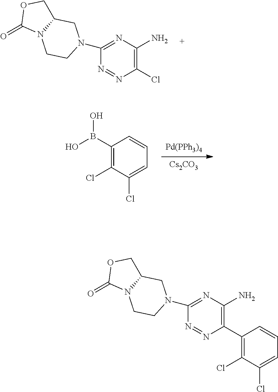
N1=NC(Cl)=C(N)N=C1N1CCN2C(=O)OCC2C1.[Pd(PPh3)4].[Cs2CO3].C1(B(O)O)=C(Cl)C(Cl)=CC=C1.N1=NC(C2=C(Cl)C(Cl)=CC=C2)=C(N)N=C1N1CCN2C(=O)OCC2C1
